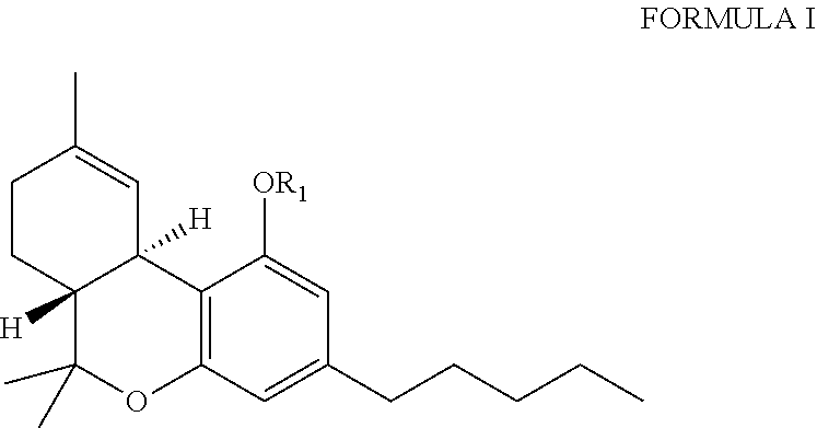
C1CC2([H])C([H])(C=C1C)C1=C(OC2(C)C)C=C(CCCCC)C=C1[OR1]
